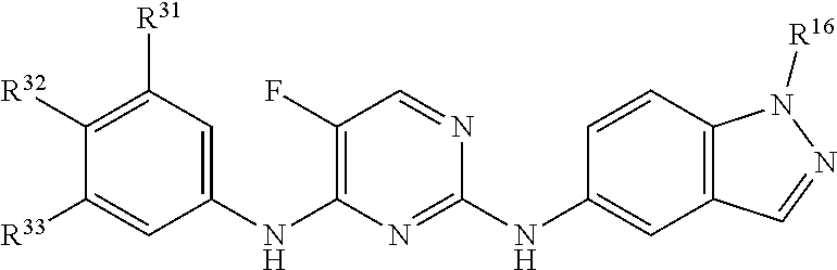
C1([R33])=CC(NC2=C(F)C=NC(NC3=CC4=C(C=C3)N([R16])N=C4)=N2)=CC([R31])=C1[R32]
